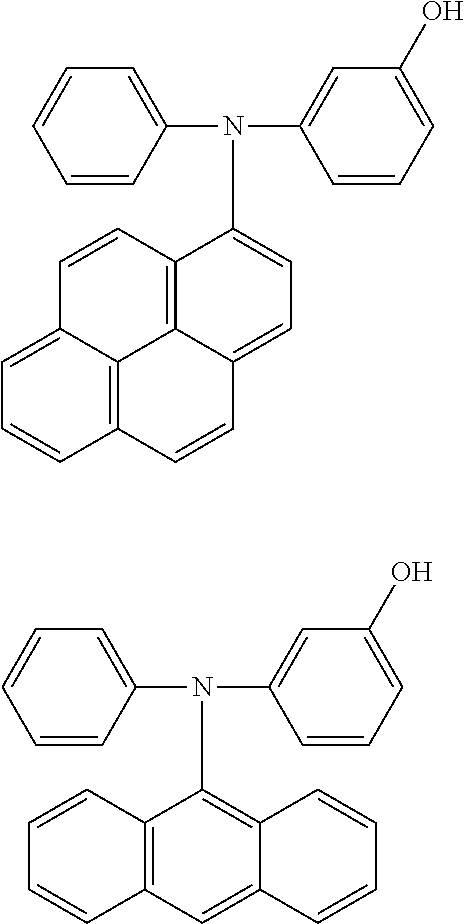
C1=CC(N(C2=CC(O)=CC=C2)C2=CC=C3C4=C2C=CC2=CC=CC(=C42)C=C3)=CC=C1.C1=CC(N(C2=CC(O)=CC=C2)C2=C3C(=CC4=C2C=CC=C4)C=CC=C3)=CC=C1
